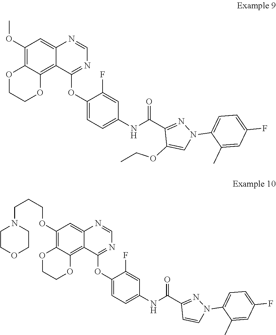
C1=NC2=CC(OC)=C3C(=C2C(OC2=CC=C(NC(C4=NN(C5=CC=C(F)C=C5C)C=C4OCC)=O)C=C2F)=N1)OCCO3.C1=NC2=CC(OCCCN3CCOCC3)=C3C(=C2C(OC2=CC=C(NC(C4=NN(C5=CC=C(F)C=C5C)C=C4)=O)C=C2F)=N1)OCCO3
